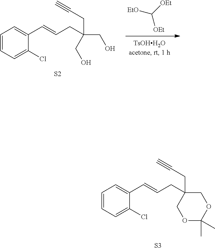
C(=CC1=CC=CC=C1Cl)CC(CC#C)(CO)CO.[S2].[EtO]C([OEt])[OEt].C(=CC1=CC=CC=C1Cl)CC1(CC#C)COC(C)(C)OC1.[S3]
